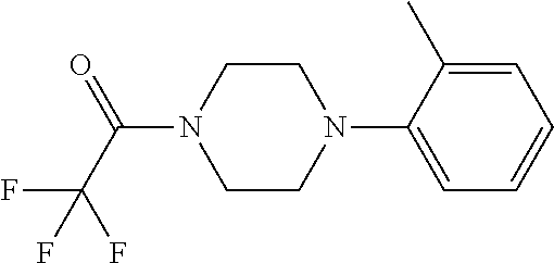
C1=CC=C(C)C(N2CCN(C(C(F)(F)F)=O)CC2)=C1
